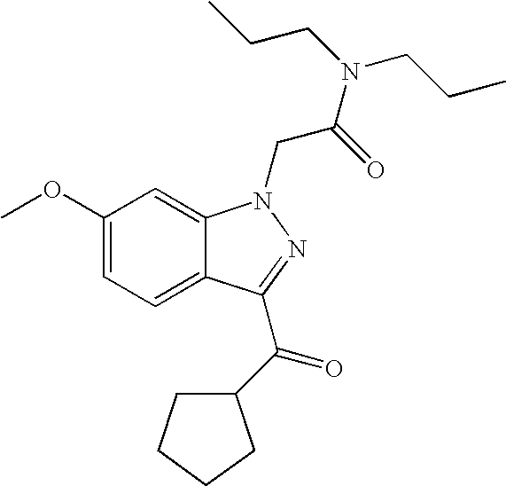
C1(OC)=CC=C2C(=C1)N(CC(N(CCC)CCC)=O)N=C2C(=O)C1CCCC1
